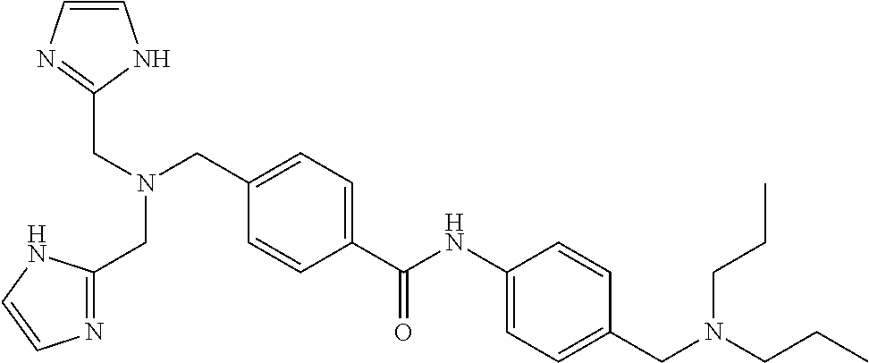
C1=CN=C(CN(CC2=CC=C(C(=O)NC3=CC=C(CN(CCC)CCC)C=C3)C=C2)CC2=NC=CN2)N1
